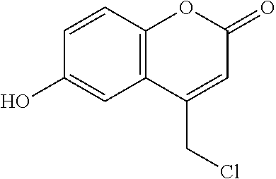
C12=C(C=CC(O)=C1)OC(=O)C=C2CCl
